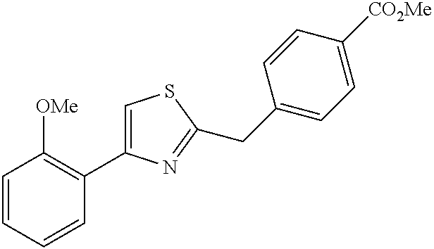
C1=CC=CC(C2=CSC(CC3=CC=C([CO2Me])C=C3)=N2)=C1[OMe]
